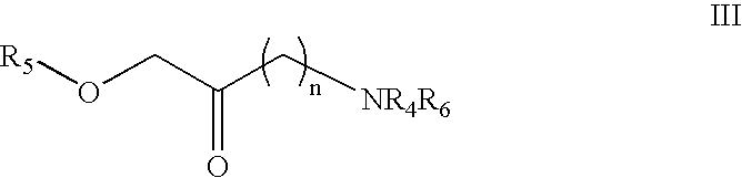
[R5]OCC(C[NR4R6])=O
